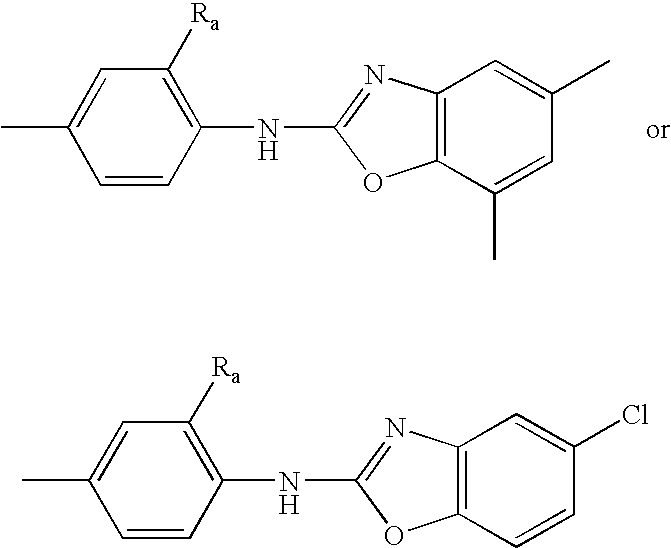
C1=CC(NC2=NC3=C(O2)C=CC(Cl)=C3)=C([Ra])C=C1C.C1=CC(NC2=NC3=C(O2)C(C)=CC(C)=C3)=C([Ra])C=C1C
